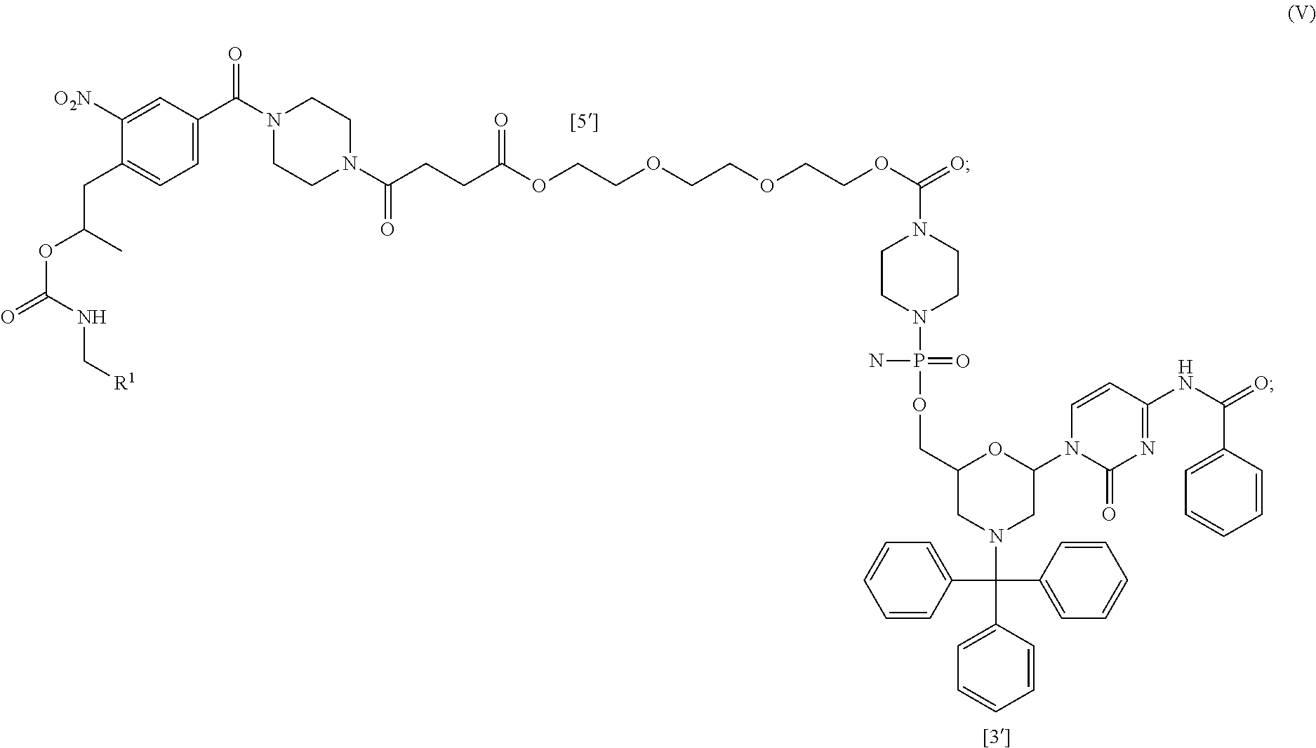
C1=C(C(N2CCN(C(CCC(OCCOCCOCCOC(=O)N3CCN(P(N)(OCC4OC(N5C(=O)N=C(NC(C6=CC=CC=C6)=O)C=C5)CN(C(C5=CC=CC=C5)(C5=CC=CC=C5)C5=CC=CC=C5)C4)=O)CC3)=O)=O)CC2)=O)C=C([O2N])C(CC(C)OC(NC[R1])=O)=C1
